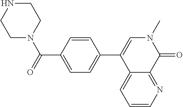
C(C1=CC=C(C2=CN(C)C(=O)C3=NC=CC=C23)C=C1)(N1CCNCC1)=O
